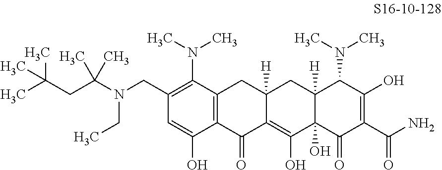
C1(CN(C(C)(CC(C)(C)C)C)CC)=C(N(C)C)C2=C(C(O)=C1)C(=O)C1=C(O)C3(O)C([H])(CC1([H])C2)C(N(C)C)C(O)=C(C(N)=O)C3=O
